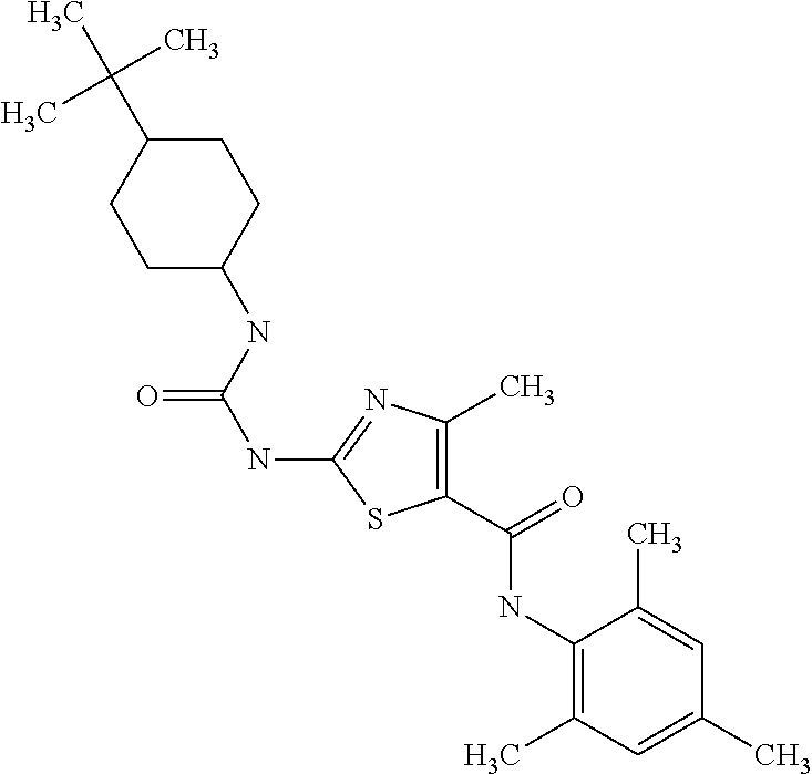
C1(C(=O)NC2=C(C)C=C(C)C=C2C)=C(C)N=C(NC(=O)NC2CCC(C(C)(C)C)CC2)S1
